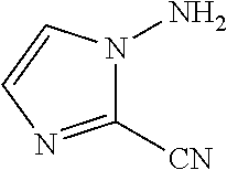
C1([CN])=NC=CN1N
